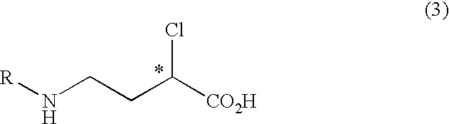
N(CCC([CO2H])Cl)[R]
